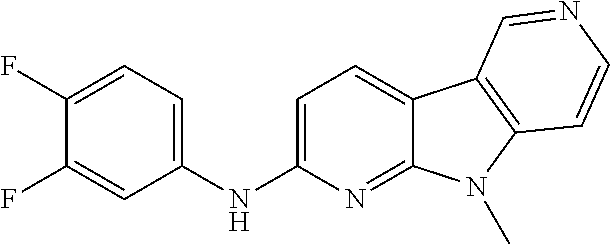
C1(F)=CC(NC2=CC=C3C(=N2)N(C)C2=C3C=NC=C2)=CC=C1F
